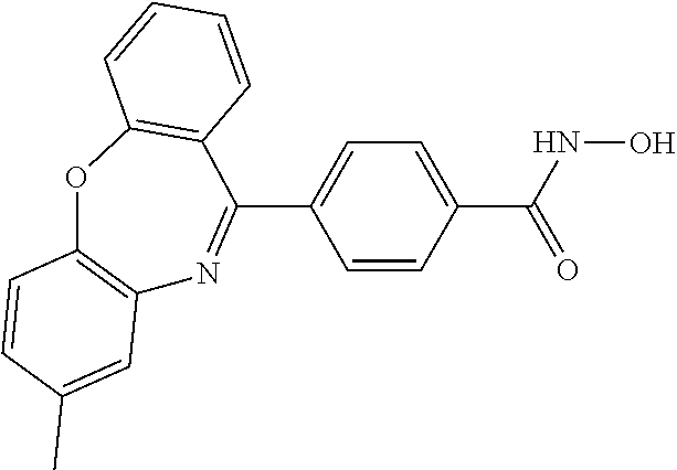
C12=C(OC3=C(C(C4=CC=C(C(=O)NO)C=C4)=N1)C=CC=C3)C=CC(C)=C2
